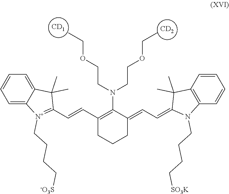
[CD2].[CD1].C(C=C1N(CCCC[SO3K])C2=C(C1(C)C)C=CC=C2)=C1CCCC(C=CC2=[N+](CCCC[-O3S])C3=CC=CC=C3C2(C)C)=C1N(CCOCC)CCOCC
